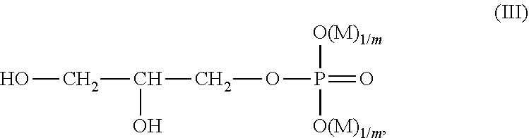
C(OP(=O)([O(M)1/m])[O(M)1/m])C(O)CO
